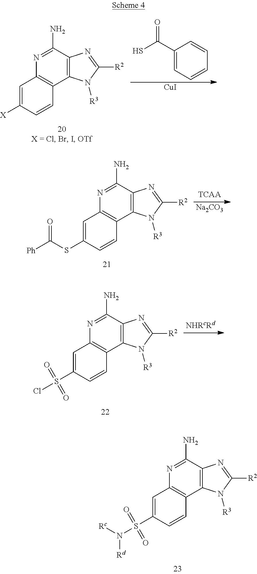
C1=C(S(N([Rc])[Rd])(=O)=O)C=CC2=C1N=C(N)C1=C2N([R3])C([R2])=N1.C1=C([X])C=CC2=C1N=C(N)C1=C2N([R3])C([R2])=N1.C1(C(S)=O)=CC=CC=C1.[CuI].C1=C(SC(=O)[Ph])C=CC2=C1N=C(N)C1=C2N([R3])C([R2])=N1.[Na2CO3].C1=C(S(Cl)(=O)=O)C=CC2=C1N=C(N)C1=C2N([R3])C([R2])=N1
